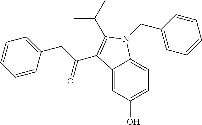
C1(CC(C2=C(C(C)C)N(CC3=CC=CC=C3)C3=CC=C(O)C=C32)=O)=CC=CC=C1
